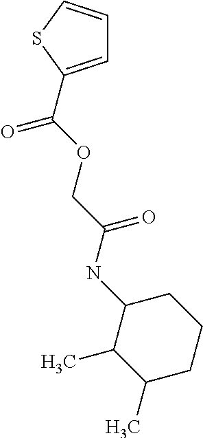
C1=C(C(OCC(NC2C(C)C(C)CCC2)=O)=O)SC=C1
